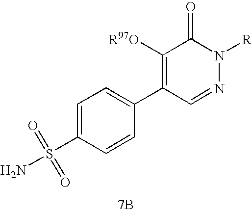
C1([R97O])=C(C2=CC=C(S(=O)(N)=O)C=C2)C=NN([R])C1=O.[7B]
